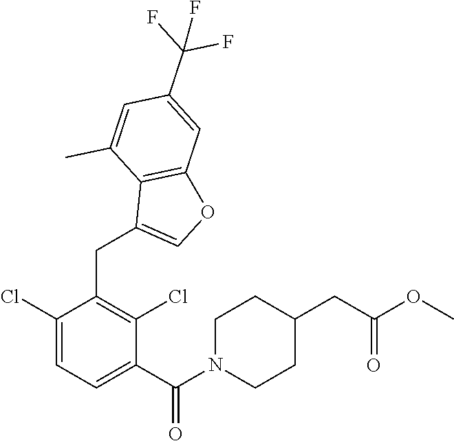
C1(C(N2CCC(CC(OC)=O)CC2)=O)=CC=C(Cl)C(CC2=COC3=C2C(C)=CC(C(F)(F)F)=C3)=C1Cl
